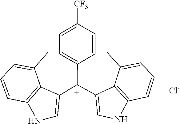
C1=CC2=C(C(C)=C1)C([C+](C1=CC=C([CF3])C=C1)C1=CNC3=C1C(C)=CC=C3)=CN2.[Cl-]
